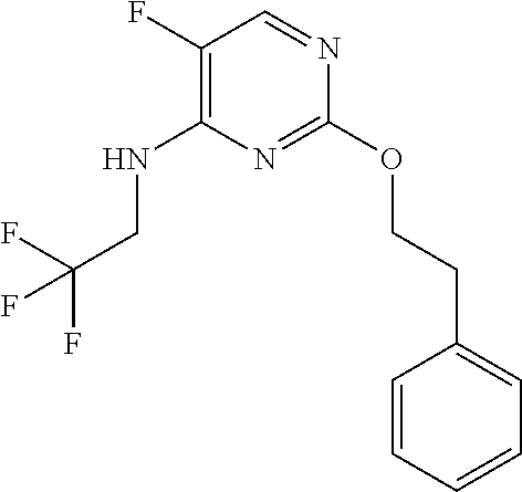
C1(F)=C(NCC(F)(F)F)N=C(OCCC2=CC=CC=C2)N=C1
